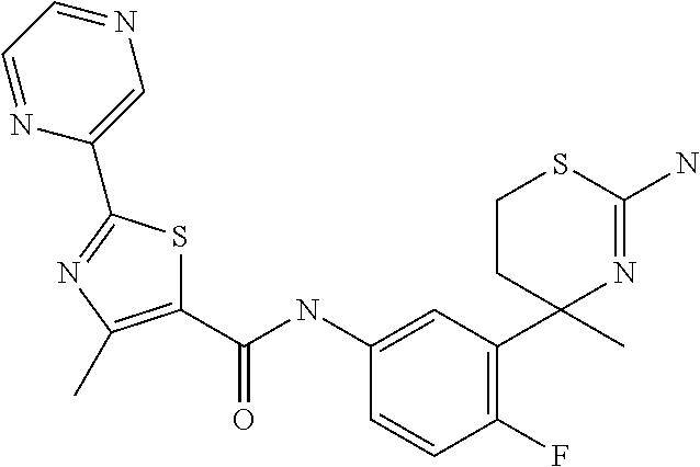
C1(NC(=O)C2=C(C)N=C(C3=CN=CC=N3)S2)=CC(C2(C)N=C(N)SCC2)=C(F)C=C1
